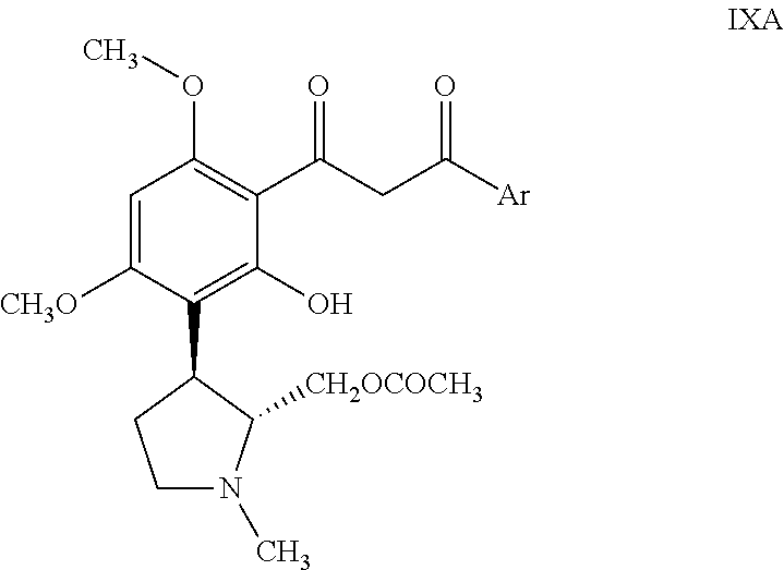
C1=C([CH3O])C(C2CCN(C)C2[CH2OCOCH3])=C(O)C(C(CC([Ar])=O)=O)=C1OC
